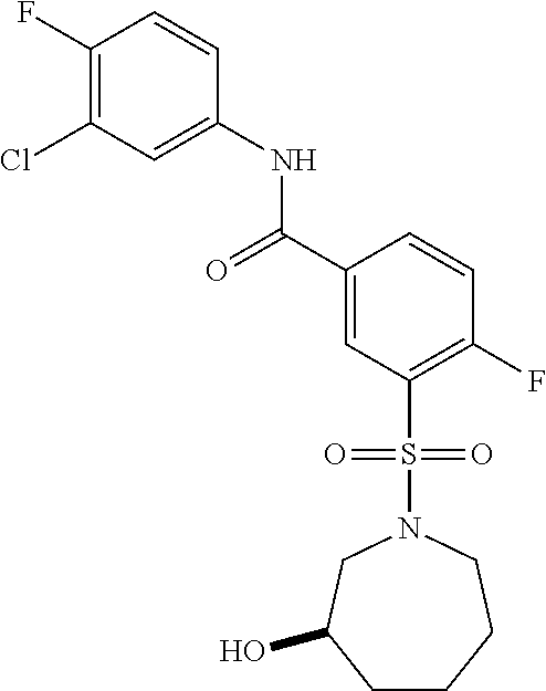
C1(F)=C(Cl)C=C(NC(C2=CC(S(=O)(=O)N3CC(O)CCCC3)=C(F)C=C2)=O)C=C1
